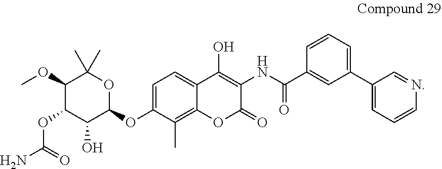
C1(OC)C(OC(N)=O)C(O)C(OC2=CC=C3C(=C2C)OC(=O)C(NC(C2=CC(C4=CC=CN=C4)=CC=C2)=O)=C3O)OC1(C)C
